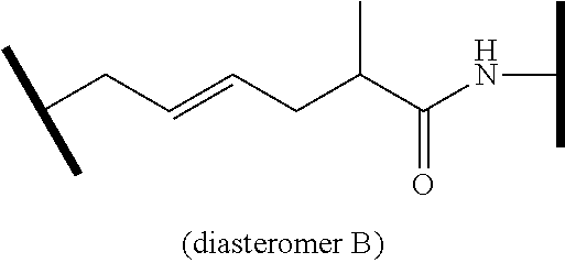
C(=CCC(C(=O)NC(C)C)C)CC(C)C
